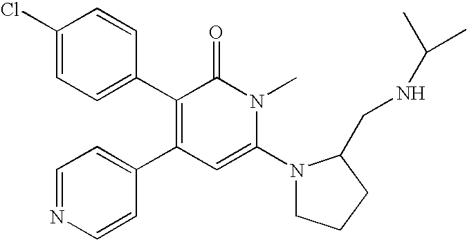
C1(Cl)=CC=C(C2=C(C3=CC=NC=C3)C=C(N3CCCC3CNC(C)C)N(C)C2=O)C=C1
